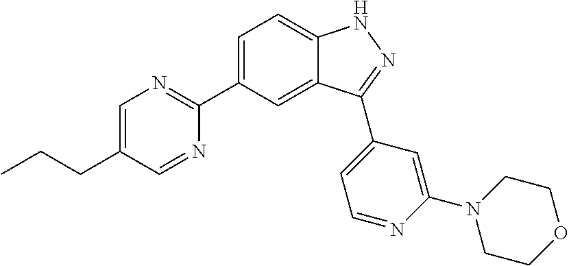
C1=C(C2=NC=C(CCC)C=N2)C=C2C(=C1)NN=C2C1=CC=NC(N2CCOCC2)=C1
